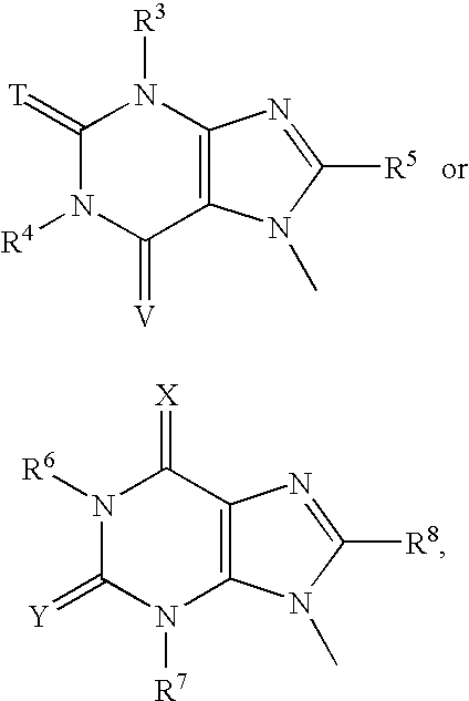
C1(=[T])N([R4])C(=[V])C2=C(N1[R3])N=C([R5])N2C.N1([R6])C(=[Y])N([R7])C2=C(C1=[X])N=C([R8])N2C
